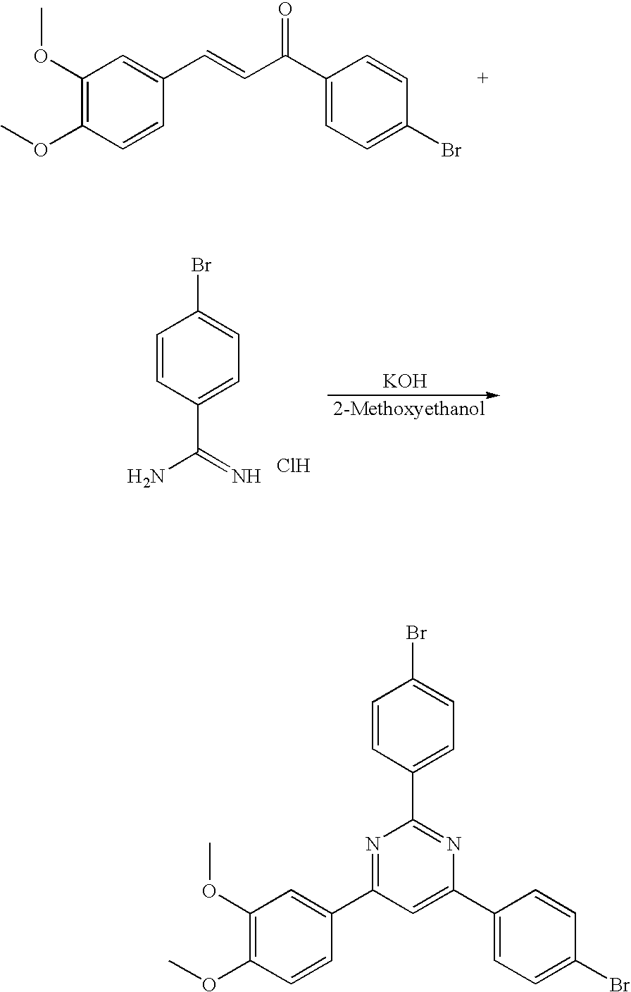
Cl.[KOH].[2-Methoxyethanol].C1(Br)=CC=C(C(=N)N)C=C1.C1(OC)=C(OC)C=CC(C=CC(C2=CC=C(Br)C=C2)=O)=C1.C1=CC(C2=NC(C3=CC=C(Br)C=C3)=CC(C3=CC(OC)=C(OC)C=C3)=N2)=CC=C1Br
